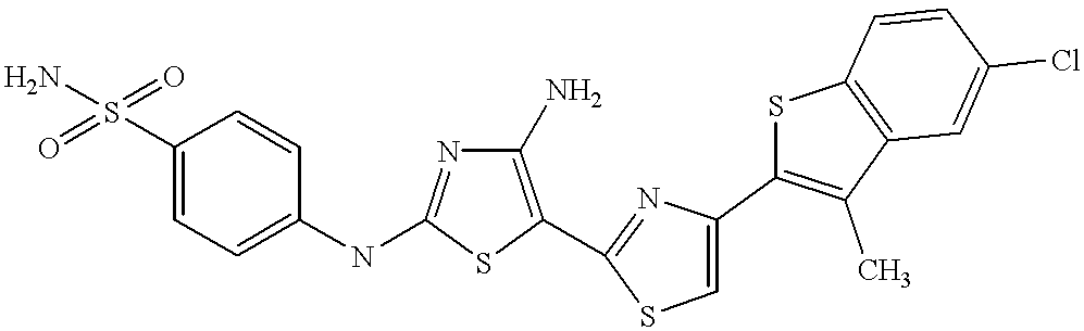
C1(S(=O)(=O)N)=CC=C(NC2=NC(N)=C(C3=NC(C4=C(C)C5=C(S4)C=CC(Cl)=C5)=CS3)S2)C=C1
